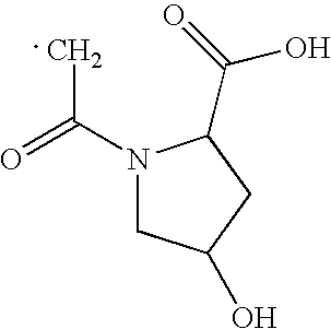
N1(C(=O)C)CC(O)CC1C(=O)O
